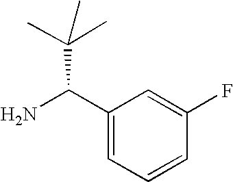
C1(C(N)C(C)(C)C)=CC=CC(F)=C1
